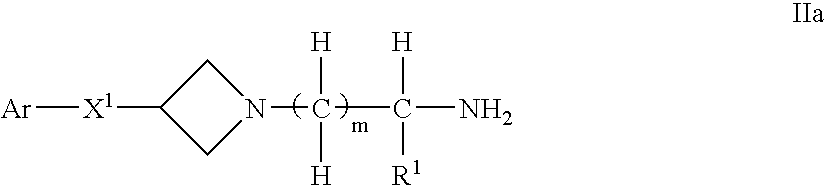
[Ar][X1]C1CN(C(C(N)([H])[R1])([H])[H])C1
